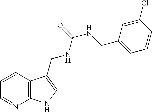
C1=CC2=C(N=C1)NC=C2CNC(=O)NCC1=CC=CC(Cl)=C1
